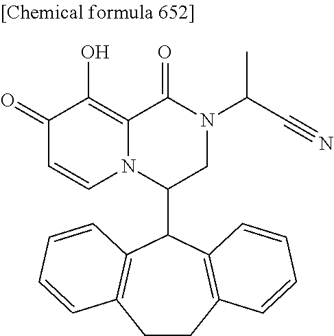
C12=C(O)C(=O)C=CN1C(C1C3=C(CCC4=C1C=CC=C4)C=CC=C3)CN(C(C#N)C)C2=O
